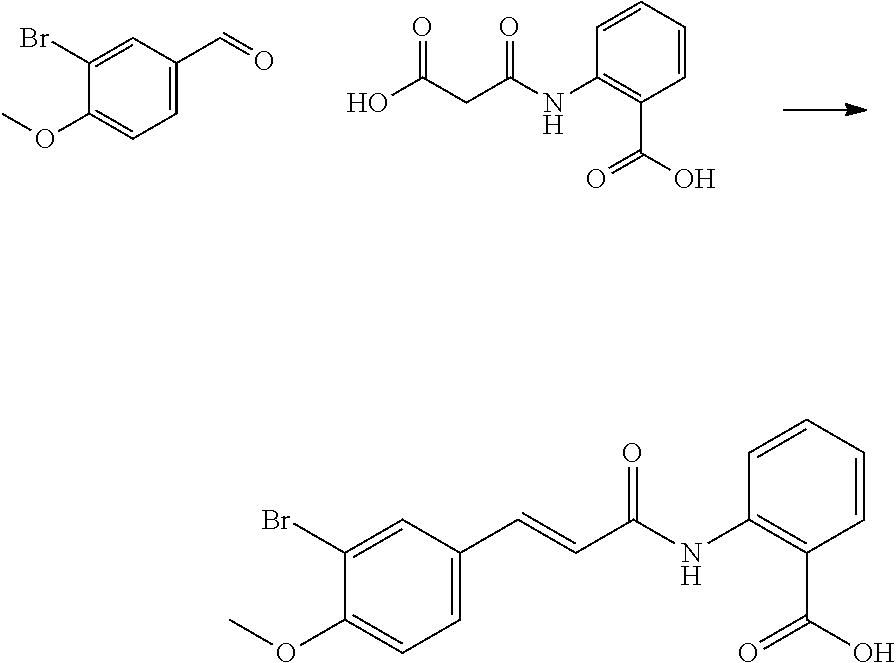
C1(Br)=CC(C=O)=CC=C1OC.OC(CC(NC1=C(C(O)=O)C=CC=C1)=O)=O.C1(Br)=CC(C=CC(NC2=C(C(O)=O)C=CC=C2)=O)=CC=C1OC
